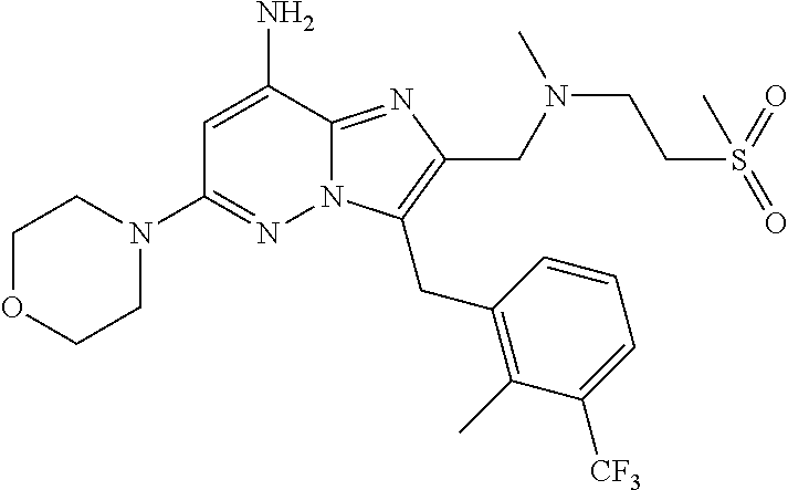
C1OCCN(C2=NN3C(=NC(CN(CCS(=O)(=O)C)C)=C3CC3=C(C)C([CF3])=CC=C3)C(N)=C2)C1
